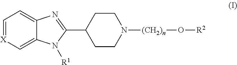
C1=[X]C=C2C(=C1)N=C(C1CCN([(CH2)n]O[R2])CC1)N2[R1]
